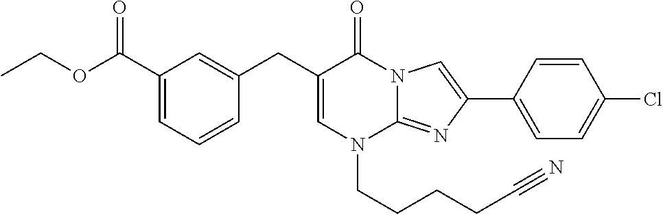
C1=C(CC2=CC(C(OCC)=O)=CC=C2)C(=O)N2C(=NC(C3=CC=C(Cl)C=C3)=C2)N1CCCCC#N
